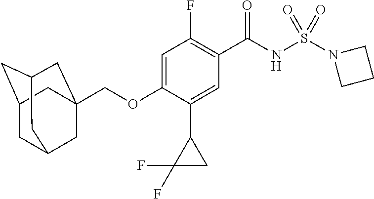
C1=C(OCC23CC4CC(CC(C2)C4)C3)C(C2C(F)(F)C2)=CC(C(NS(N2CCC2)(=O)=O)=O)=C1F
